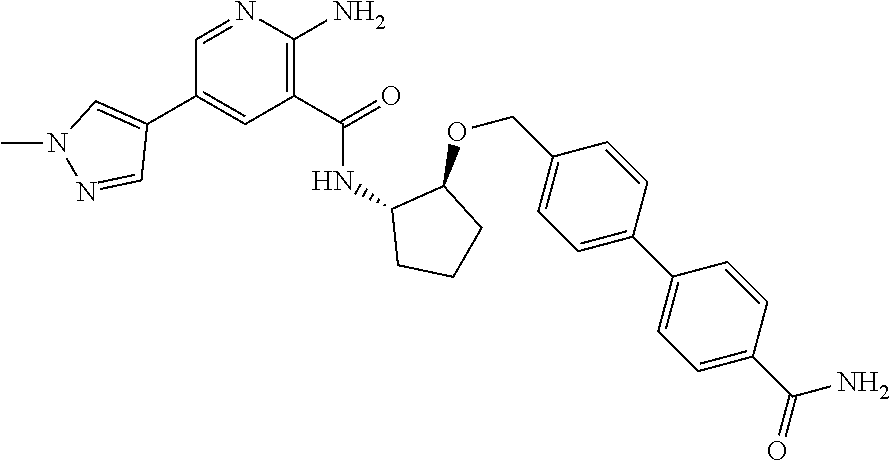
C1=NC(N)=C(C(=O)NC2CCCC2OCC2=CC=C(C3=CC=C(C(N)=O)C=C3)C=C2)C=C1C1=CN(C)N=C1
